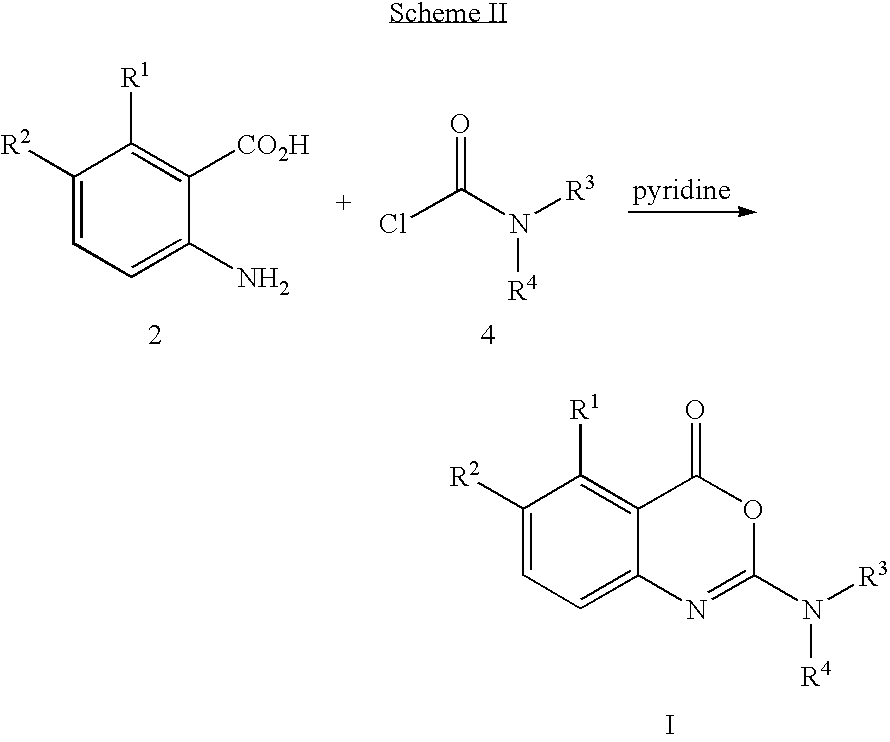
C1([R2])=CC=C(N)C([CO2H])=C1[R1].ClC(N([R3])[R4])=O.C1([R2])=CC=C2C(=C1[R1])C(=O)OC(N([R3])[R4])=N2.I
